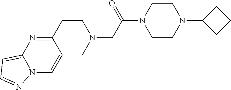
N12C=C3C(=NC1=CC=N2)CCN(CC(N1CCN(C2CCC2)CC1)=O)C3
